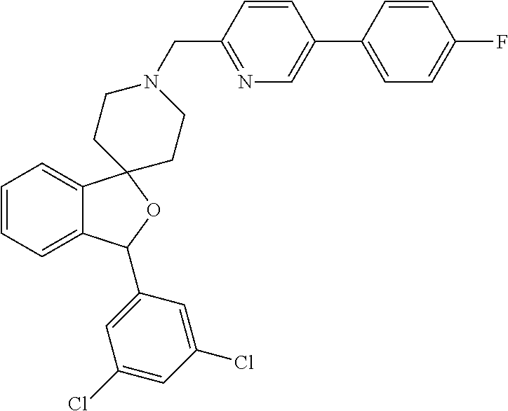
C1=C2C(=CC=C1)C1(OC2C2=CC(Cl)=CC(Cl)=C2)CCN(CC2=NC=C(C3=CC=C(F)C=C3)C=C2)CC1
